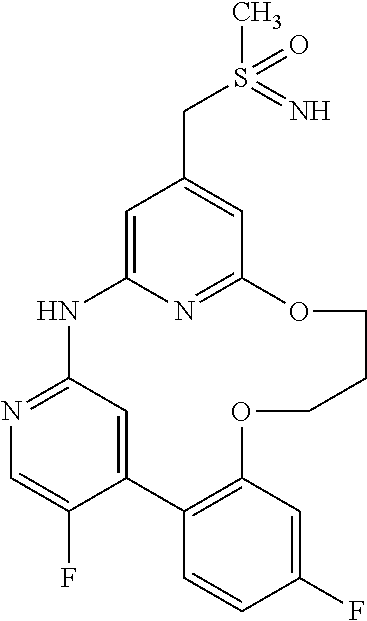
C1=C2N=C(C=C1CS(=N)(C)=O)OCCCOC1=C(C3=CC(=NC=C3F)N2)C=CC(F)=C1
